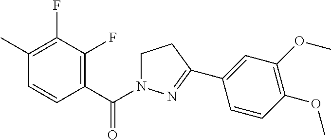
C1(C(N2CCC(C3=CC(OC)=C(OC)C=C3)=N2)=O)=C(F)C(F)=C(C)C=C1
